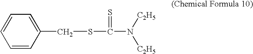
N([C2H5])([C2H5])C(SCC1=CC=CC=C1)=S
